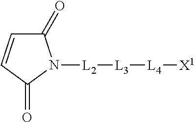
[L2]([L3][L4][X1])N1C(=O)C=CC1=O
